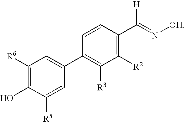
C1([R6])=C(O)C([R5])=CC(C2=C([R3])C([R2])=C(C(=N[OH])[H])C=C2)=C1
